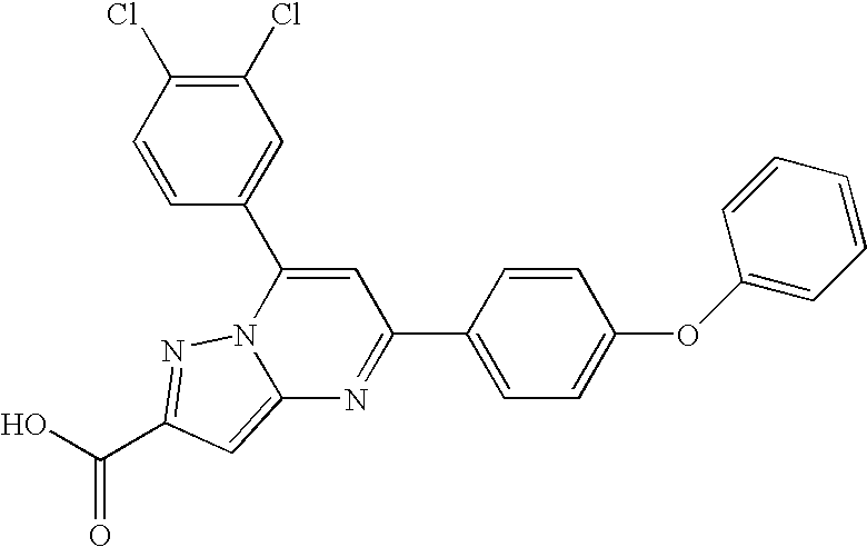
O=C(O)C1=NN2C(=C1)N=C(C1=CC=C(OC3=CC=CC=C3)C=C1)C=C2C1=CC(Cl)=C(Cl)C=C1
